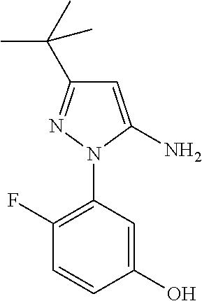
C1(F)=C(N2C(N)=CC(C(C)(C)C)=N2)C=C(O)C=C1
